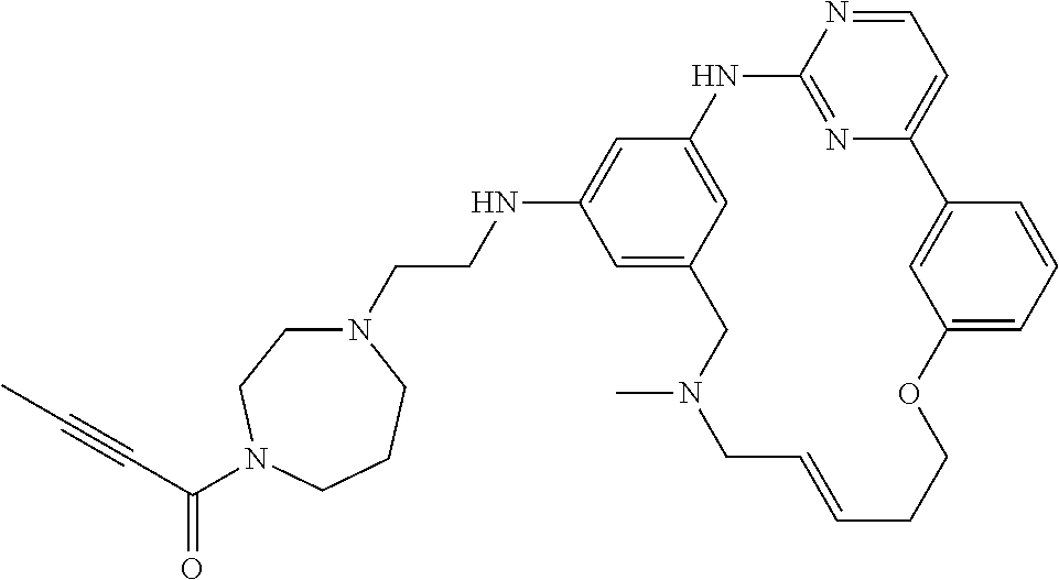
C1=NC2=NC(=C1)C1=CC(=CC=C1)OCCC=CCN(C)CC1=CC(NCCN3CCN(C(C#CC)=O)CCC3)=CC(=C1)N2
